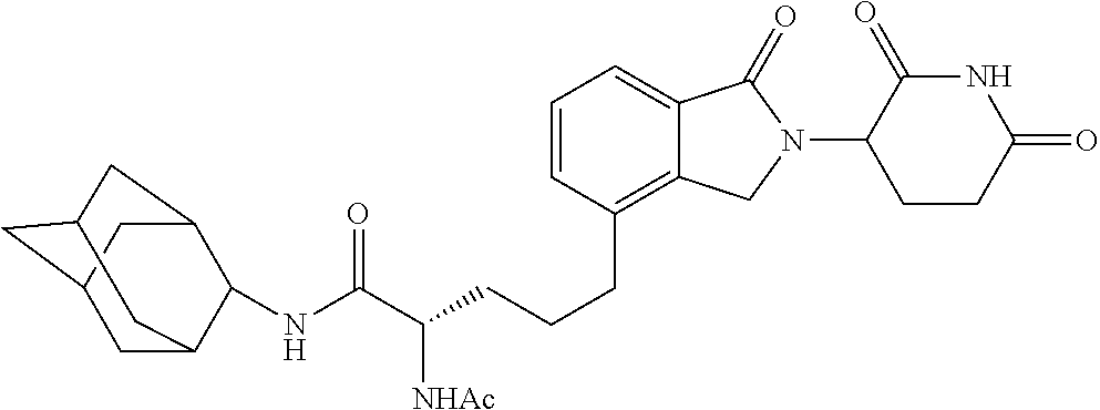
C(CCCC1=C2C(=CC=C1)C(=O)N(C1C(=O)NC(=O)CC1)C2)([NHAc])C(=O)NC1C2CC3CC(CC1C3)C2
